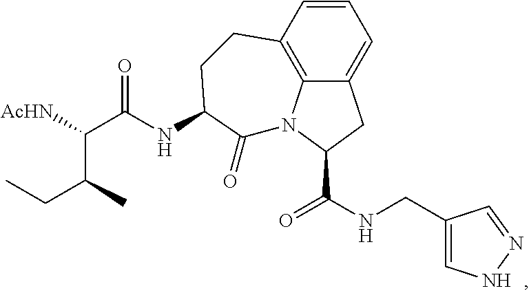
C12=C3C=CC=C1CC(C(NCC1=CNN=C1)=O)N2C(=O)C(NC(C(C(CC)C)[AcHN])=O)CC3
